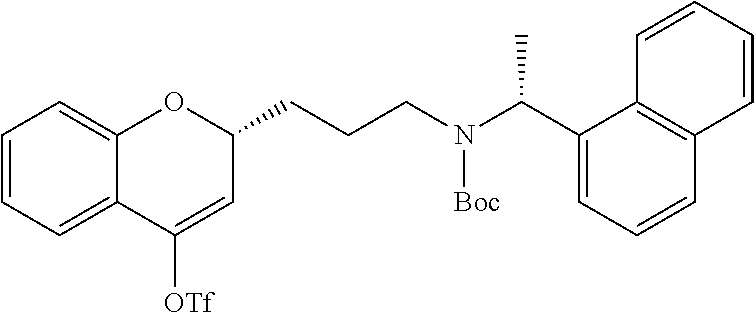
C1=CC=C2C(=C1)OC(CCCN(C(C1=CC=CC3=C1C=CC=C3)C)[Boc])C=C2[OTf]
